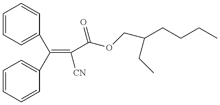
C1=CC=C(C(C2=CC=CC=C2)=C(C(=O)OCC(CCCC)CC)[CN])C=C1
